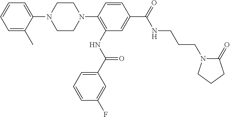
C1=C(C)C(N2CCN(C3=C(NC(=O)C4=CC=CC(F)=C4)C=C(C(=O)NCCCN4C(=O)CCC4)C=C3)CC2)=CC=C1
